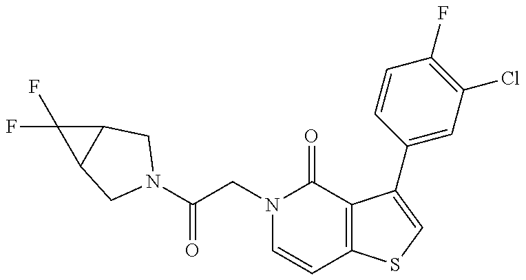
C(CN1C=CC2=C(C1=O)C(C1=CC(Cl)=C(F)C=C1)=CS2)(=O)N1CC2C(C2(F)F)C1
